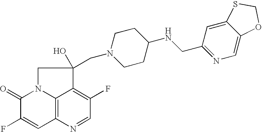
C12=C3N=CC(F)=C1C(CN1CCC(NCC4=NC=C5C(=C4)SCO5)CC1)(O)CN2C(=O)C(F)=C3
